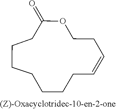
O1C(=O)CCCCCCCC=CCC1
